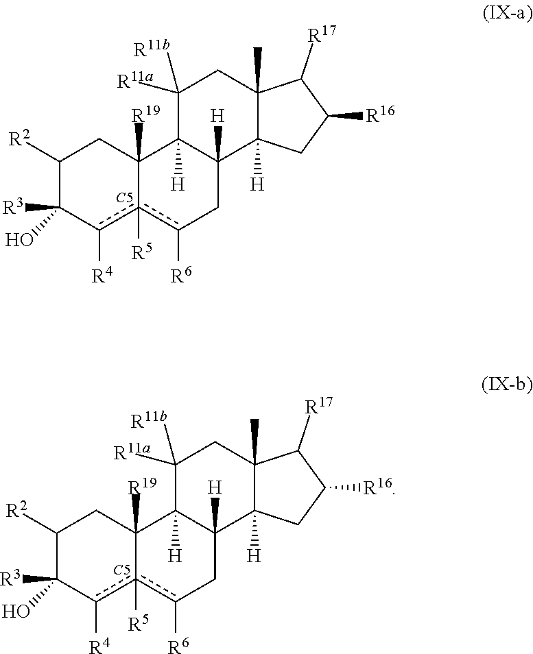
C1([R2])C([R3])(O)c([R4])c2([R5])c([R6])CC3([H])C([H])(C2([R19])C1)C([R11b])([R11a])CC1(C)C3([H])CC([R16])C1[R17].[C5].C1([R2])C([R3])(O)c([R4])c2([R5])c([R6])CC3([H])C([H])(C2([R19])C1)C([R11b])([R11a])CC1(C)C3([H])CC([R16])C1[R17].[C5]
